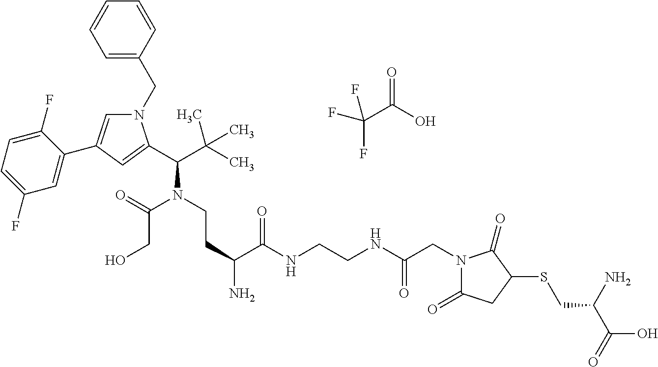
N1(CC2=CC=CC=C2)C=C(C2=CC(F)=CC=C2F)C=C1C(C(C)(C)C)N(CCC(N)C(NCCNC(CN1C(=O)CC(SCC(N)C(O)=O)C1=O)=O)=O)C(=O)CO.C(F)(C(=O)O)(F)F
